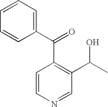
C1=CN=CC(C(C)O)=C1C(=O)C1=CC=CC=C1
